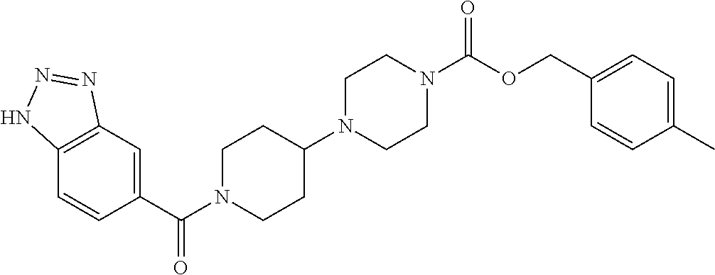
C12=C(C=C(C(=O)N3CCC(N4CCN(C(OCC5=CC=C(C)C=C5)=O)CC4)CC3)C=C1)N=NN2
